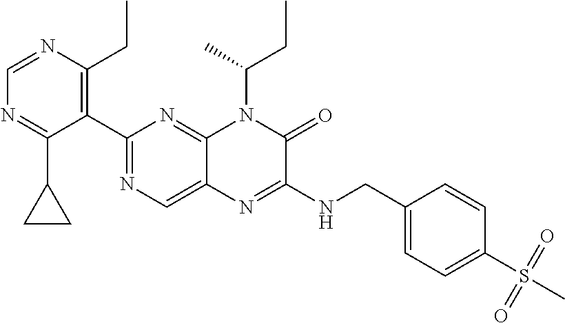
C1(C2=NC=C3C(=N2)N(C(CC)C)C(=O)C(NCC2=CC=C(S(=O)(=O)C)C=C2)=N3)=C(CC)N=CN=C1C1CC1
